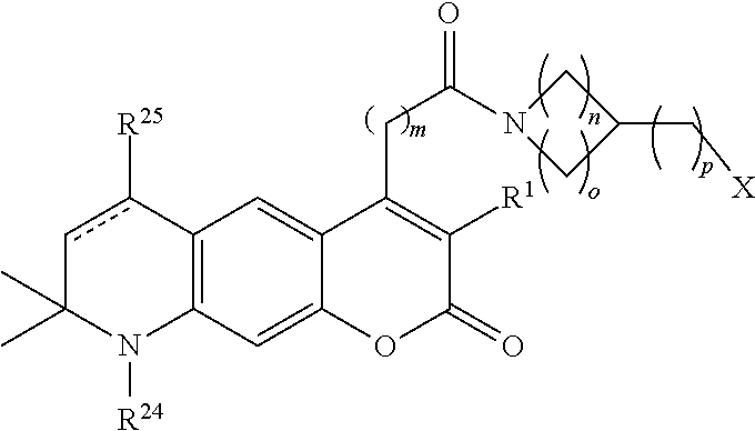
N1(C(CC2=C([R1])C(=O)OC3=CC4=C(C=C23)c([R25])cC(C)(C)N4[R24])=O)CC(C[X])C1
